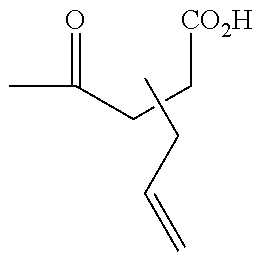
CC(=O)CC[CO2H].CCC=C
